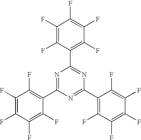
C1(C2=C(F)C(F)=C(F)C(F)=C2F)=NC(C2=C(F)C(F)=C(F)C(F)=C2F)=NC(C2=C(F)C(F)=C(F)C(F)=C2F)=N1
